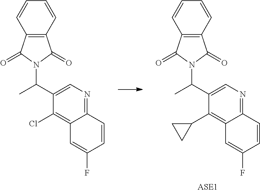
N1(C(C2=CN=C3C(=C2Cl)C=C(F)C=C3)C)C(=O)C2=C(C1=O)C=CC=C2.N1(C(C2=CN=C3C(=C2C2CC2)C=C(F)C=C3)C)C(=O)C2=C(C1=O)C=CC=C2
